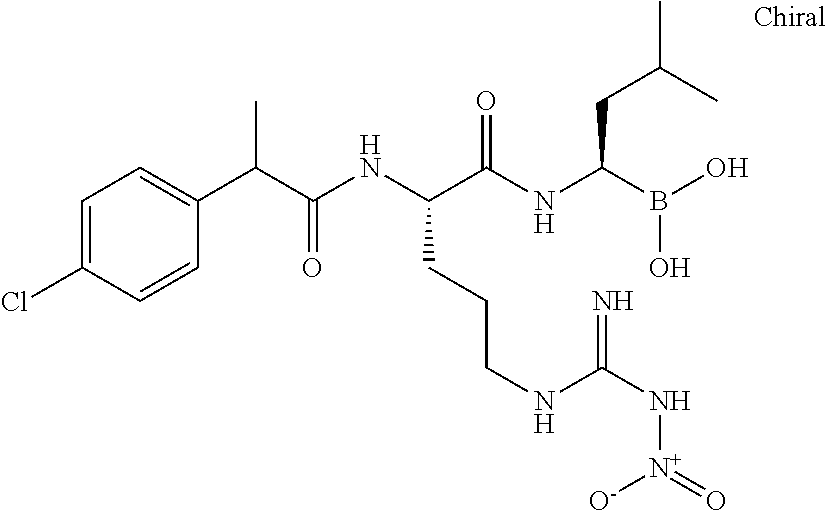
C(C(NC(C(NC(B(O)O)CC(C)C)=O)CCCNC(N[N+](=O)[O-])=N)=O)(C1=CC=C(Cl)C=C1)C
